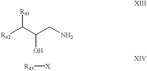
[R42]C(C(O)C[NH2])[R41].[R43][X]
